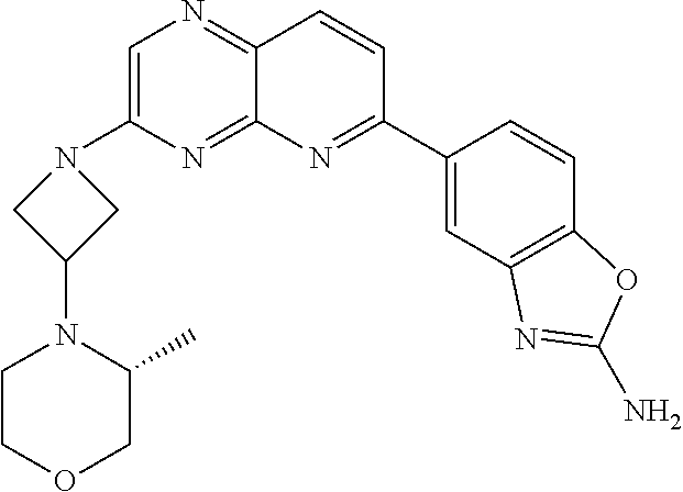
C1=C(N2CC(N3CCOCC3C)C2)N=C2C(=N1)C=CC(C1=CC3=C(C=C1)OC(N)=N3)=N2
